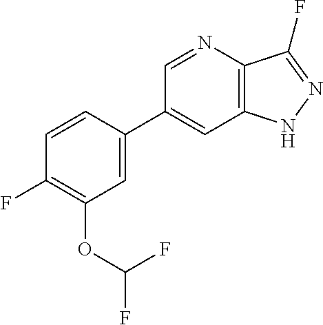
C1(C2=CC(OC(F)F)=C(F)C=C2)=CC2=C(C(F)=NN2)N=C1
